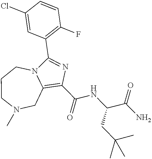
C1(C(NC(CC(C)(C)C)C(=O)N)=O)=C2CN(C)CCCN2C(C2=C(F)C=CC(Cl)=C2)=N1
